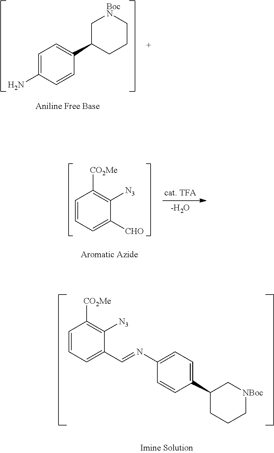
C1=C(N)C=CC(C2CCC[BocN]C2)=C1.C1=CC=C([CHO])C([N3])=C1[CO2Me].[-H2O].C1=CC=C(C=NC2=CC=C(C3CCC[NBoc]C3)C=C2)C([N3])=C1[CO2Me]
